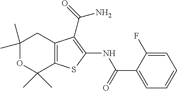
C1(C)(C)OC(C)(C)C2=C(C1)C(C(N)=O)=C(NC(=O)C1=CC=CC=C1F)S2
